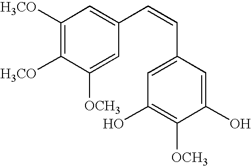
C1([H3CO])=C([H3CO])C([OCH3])=CC(C=CC2=CC(O)=C([OCH3])C(O)=C2)=C1
